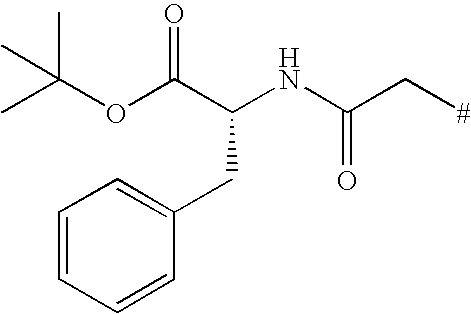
CC(OC(C(NC(C[#])=O)CC1=CC=CC=C1)=O)(C)C
